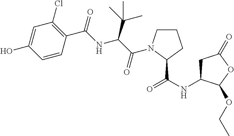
C1=C(O)C=CC(C(=O)NC(C(C)(C)C)C(=O)N2CCCC2C(NC2CC(=O)OC2OCC)=O)=C1Cl
